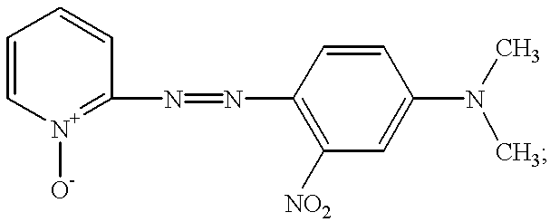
C1=C[N+]([O-])=C(N=NC2=C([NO2])C=C(N(C)C)C=C2)C=C1
